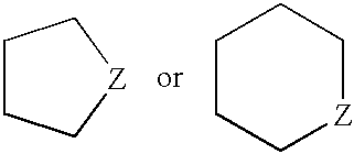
C1CC[Z]C1.C1CC[Z]CC1
